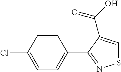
C1=CC(C2=NSC=C2C(O)=O)=CC=C1Cl
